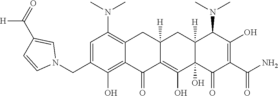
C1=C(CN2C=C(C(=O)[H])C=C2)C(O)=C2C(=C1N(C)C)CC1([H])C(=C(O)C3(O)C([H])(C1)C(N(C)C)C(O)=C(C(N)=O)C3=O)C2=O
